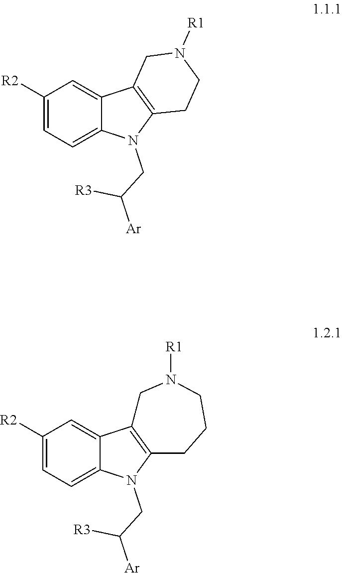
C1([R2])=CC=C2C(=C1)C1=C(N2CC([R3])[Ar])CCN([R1])C1.C1([R2])=CC=C2C(=C1)C1=C(N2CC([R3])[Ar])CCCN([R1])C1
